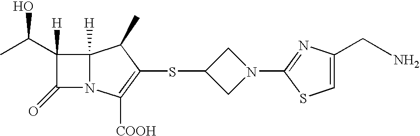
C1(C(C)O)([H])C(=O)N2C1([H])C(C)C(SC1CN(C3=NC(CN)=CS3)C1)=C2[COOH]
